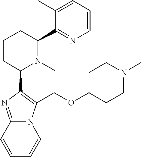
C1CC(C2=C(COC3CCN(C)CC3)N3C(=N2)C=CC=C3)N(C)C(C2=NC=CC=C2C)C1
